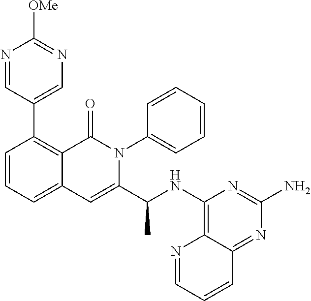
C1=CC=C2C(=C1C1=CN=C([OMe])N=C1)C(=O)N(C1=CC=CC=C1)C(C(NC1=C3N=CC=CC3=NC(N)=N1)C)=C2
